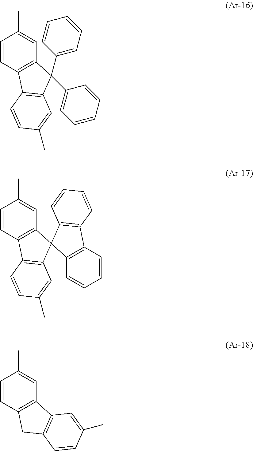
C1=CC2=C(C=C1C)C(C1=CC=CC=C1)(C1=CC=CC=C1)C1=C2C=CC(C)=C1.C1=CC2=C(C=C1C)C1(C3=C2C=CC(C)=C3)C2=C(C=CC=C2)C2=C1C=CC=C2.C1=CC2=C(C=C1C)C1=C(C2)C=CC(C)=C1
